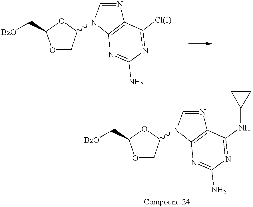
O1CC(N2C=NC3=C2N=C(N)N=C3[Cl(I)])OC1C[BzO].O1CC(N2C=NC3=C2N=C(N)N=C3NC2CC2)OC1C[BzO]
